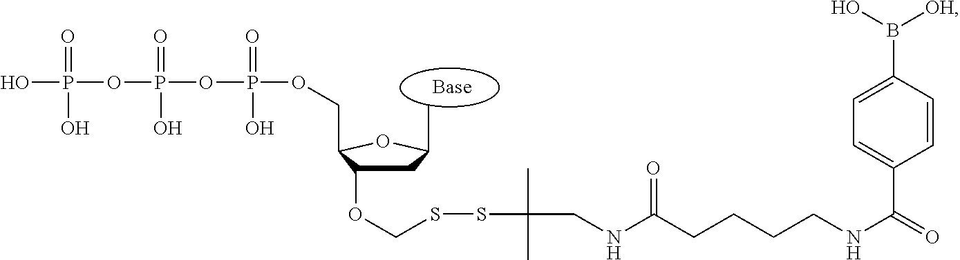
CC1CC(OCSSC(CNC(CCCCNC(C2=CC=C(B([OH])O)C=C2)=O)=O)(C)C)C(COP(O)(OP(OP(O)(=O)O)(=O)O)=O)O1
